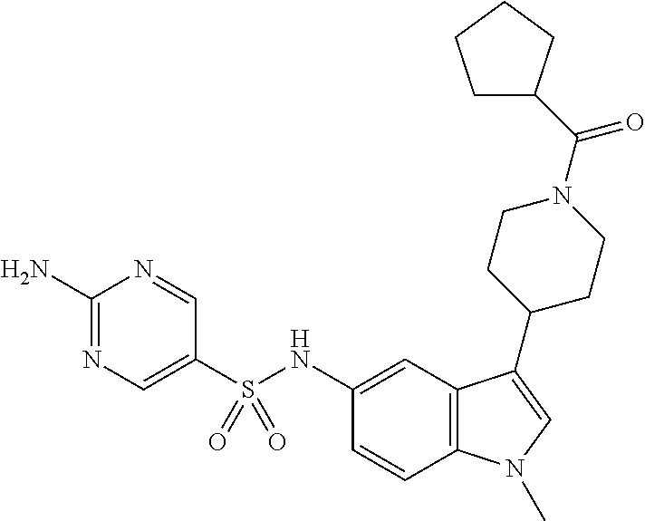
C1(S(NC2=CC3=C(C=C2)N(C)C=C3C2CCN(C(=O)C3CCCC3)CC2)(=O)=O)=CN=C(N)N=C1
